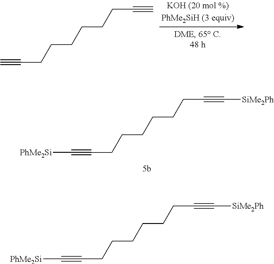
C(CCCCCCC#C)#C.C(CCCCCCC#C[SiMe2Ph])#C[PhMe2Si].C(CCCCCCC#C[SiMe2Ph])#C[PhMe2Si]
